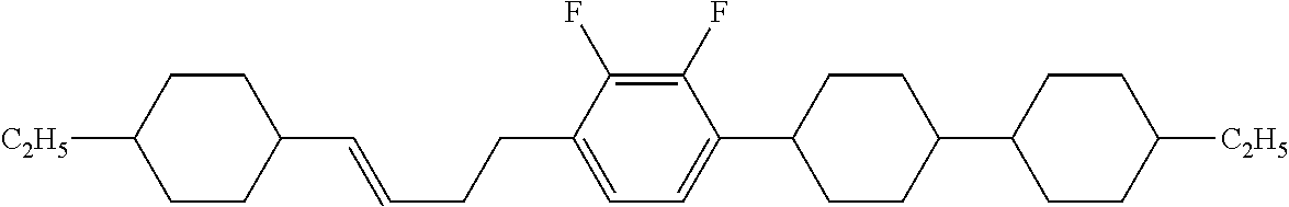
C1(C=CCCC2=CC=C(C3CCC(C4CCC([C2H5])CC4)CC3)C(F)=C2F)CCC([C2H5])CC1
